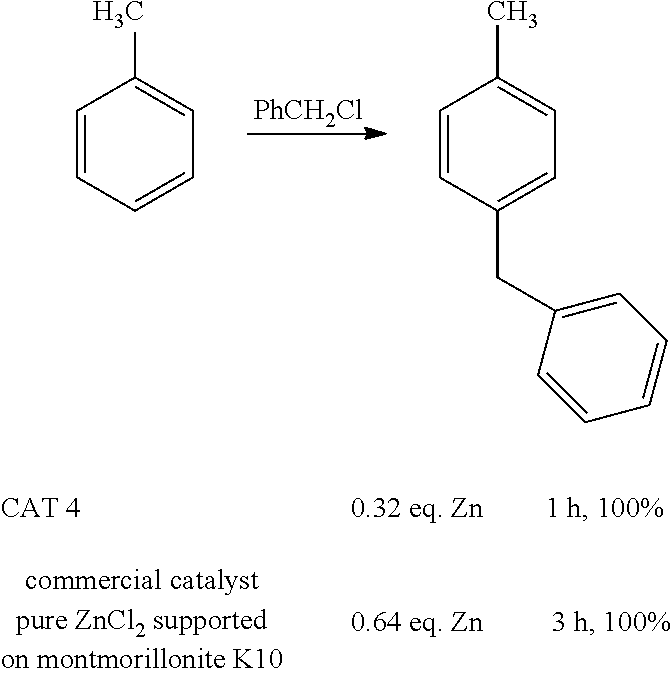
[PhCH2Cl].C1=CC=CC=C1C.C1=CC(CC2=CC=CC=C2)=CC=C1C
